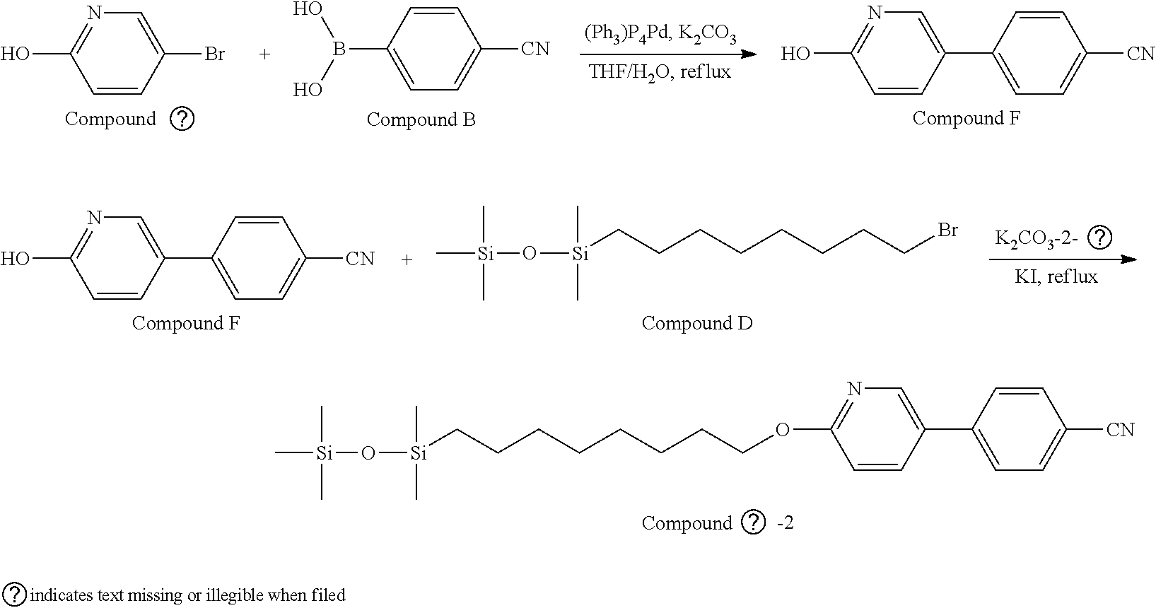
C1=CC(Br)=CN=C1O.C1=C(B(O)O)C=CC([CN])=C1.C1=CC(C2=CC=C([CN])C=C2)=CN=C1O.C1=CC(C2=CC=C([CN])C=C2)=CN=C1O.C[Si](O[Si](CCCCCCCCBr)(C)C)(C)C.C[Si](O[Si](CCCCCCCCOC1=NC=C(C2=CC=C([CN])C=C2)C=C1)(C)C)(C)C
